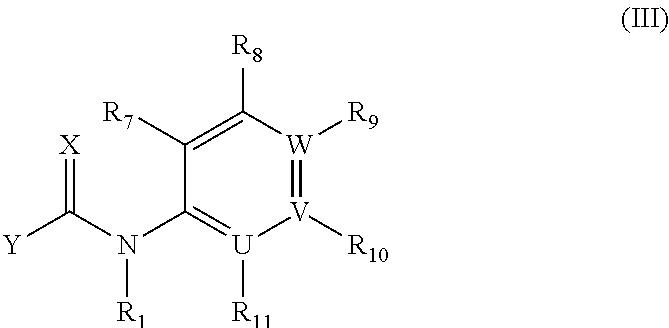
[Y]C(N(C1=[U]([R11])[V]([R10])=[W]([R9])C([R8])=C1[R7])[R1])=[X]
